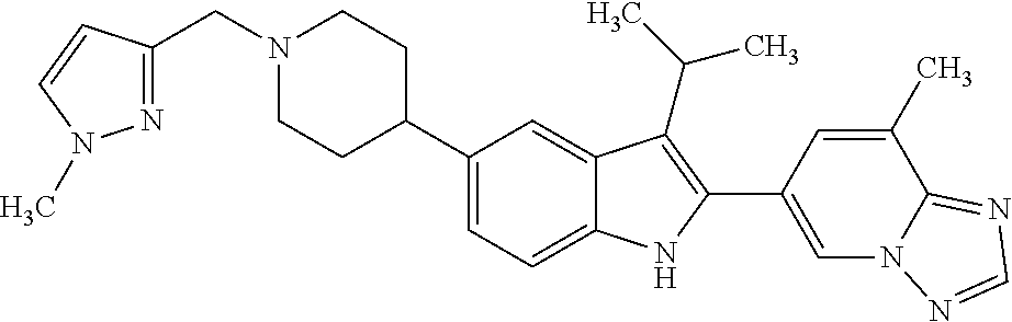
C1(C2CCN(CC3=NN(C)C=C3)CC2)=CC=C2C(=C1)C(C(C)C)=C(C1=CN3C(=NC=N3)C(C)=C1)N2
